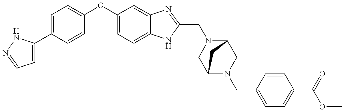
C1=C(C2=CC=C(OC3=CC=C4C(=C3)N=C(CN3CC5N(CC6=CC=C(C(OC)=O)C=C6)CC3C5)N4)C=C2)NN=C1
